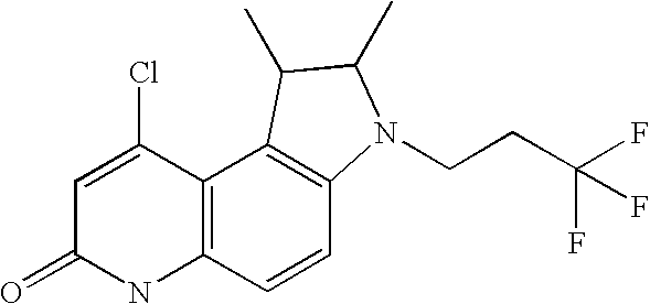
C12=C(C=CC3=C1C(C)C(C)N3CCC(F)(F)F)NC(=O)C=C2Cl
